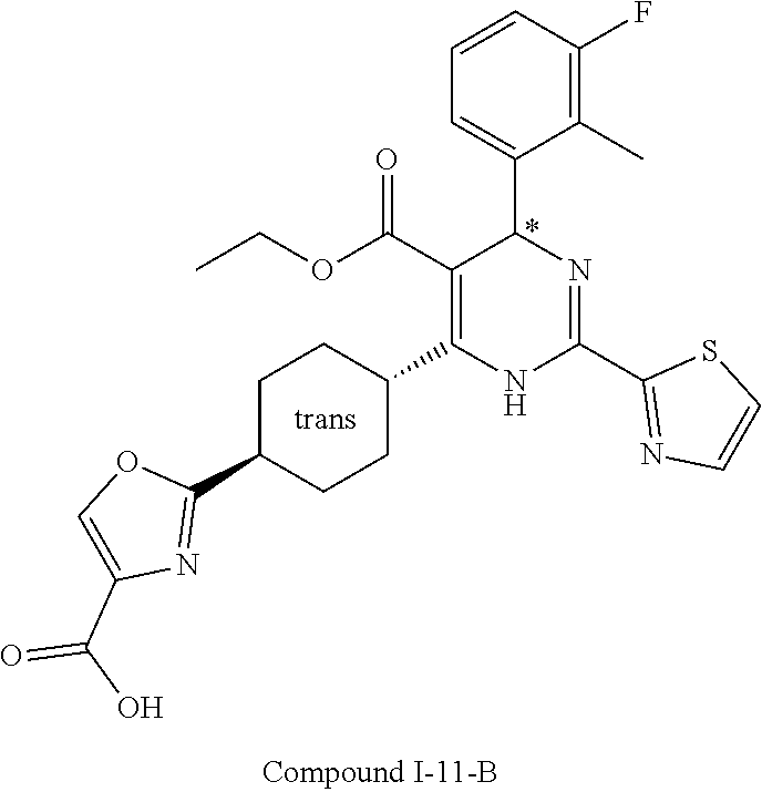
C1(F)=C(C)C(C2N=C(C3=NC=CS3)NC(C3CCC(C4=NC(C(O)=O)=CO4)CC3)=C2C(OCC)=O)=CC=C1
